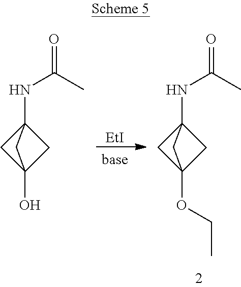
N(C12CC(O)(C1)C2)C(C)=O.N(C12CC(OCC)(C1)C2)C(C)=O.[EtI]
